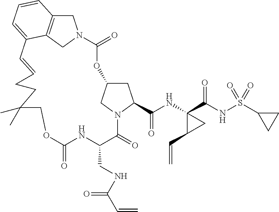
O1C2CC(C(NC3(C(NS(C4CC4)(=O)=O)=O)C(C=C)C3)=O)N(C2)C(=O)C(CNC(C=C)=O)NC(=O)OCC(C)(C)CCC=CC2=CC=CC3=C2CN(C1=O)C3
